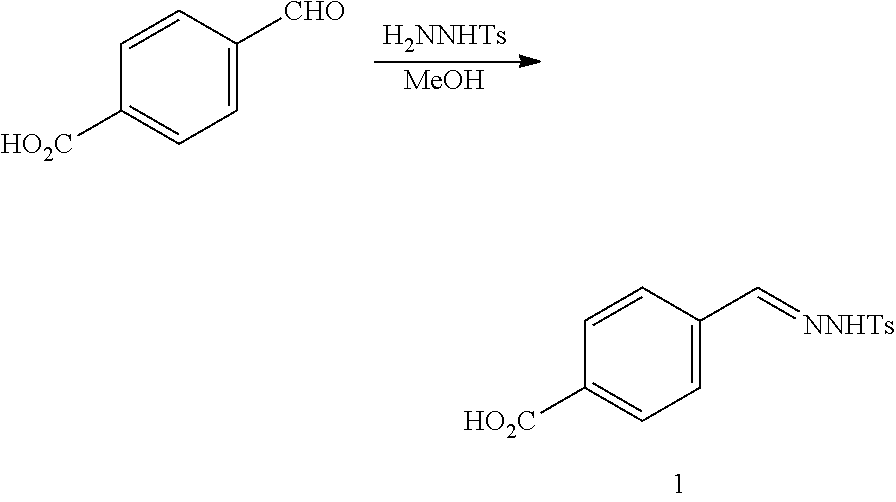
[H2NNHTs].[MeOH].C1=C([CHO])C=CC([HO2C])=C1.C1=C(C=[NNHTs])C=CC([HO2C])=C1
